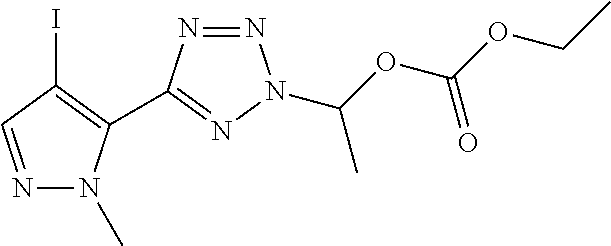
N1=NN(C(OC(OCC)=O)C)N=C1C1=C(I)C=NN1C
